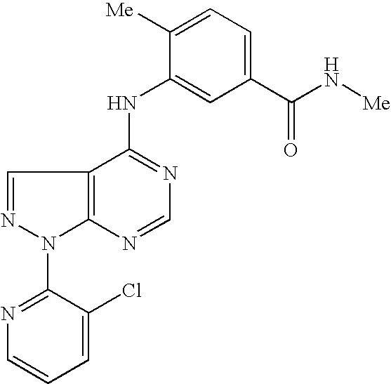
C12=C(C(NC3=CC(C(N[Me])=O)=CC=C3[Me])=NC=N1)C=NN2C1=NC=CC=C1Cl
